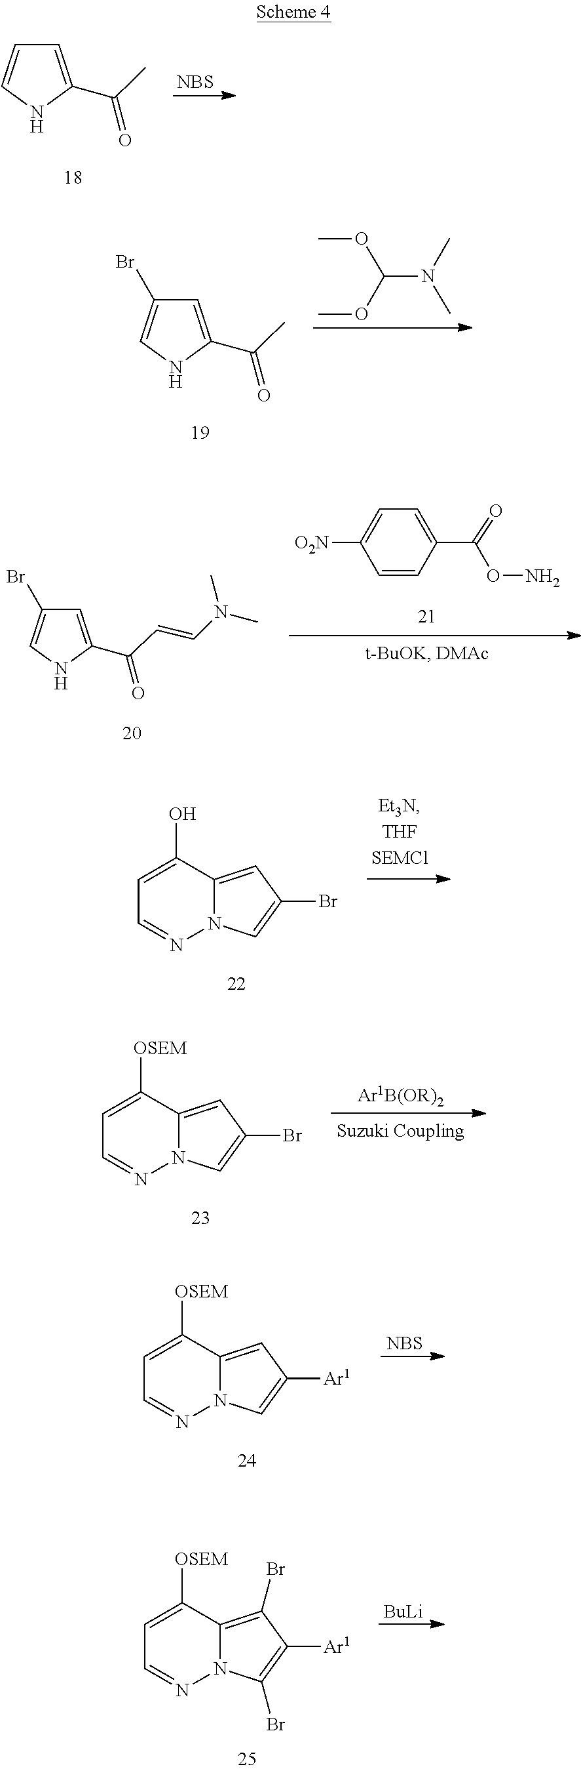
[NBS].N1C(C(C)=O)=CC=C1.N1C(C(C)=O)=CC(Br)=C1.N(C(OC)OC)(C)C.C1([O2N])=CC=C(C(=O)ON)C=C1.C(C=CN(C)C)(=O)C1=CC(Br)=CN1.C12=CC(Br)=CN1N=CC=C2O.C12=CC(Br)=CN1N=CC=C2[OSEM].[NBS].C12=CC([Ar1])=CN1N=CC=C2[OSEM].[BuLi].C12=C(Br)C([Ar1])=C(Br)N1N=CC=C2[OSEM]
